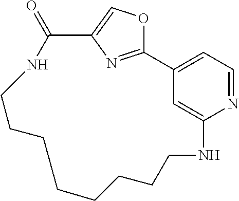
C1CCCNC2=CC(=CC=N2)C2=NC(=CO2)C(=O)NCCCC1
